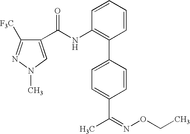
C1(C(NC2=C(C3=CC=C(C(=NOCC)C)C=C3)C=CC=C2)=O)=CN(C)N=C1[F3C]
